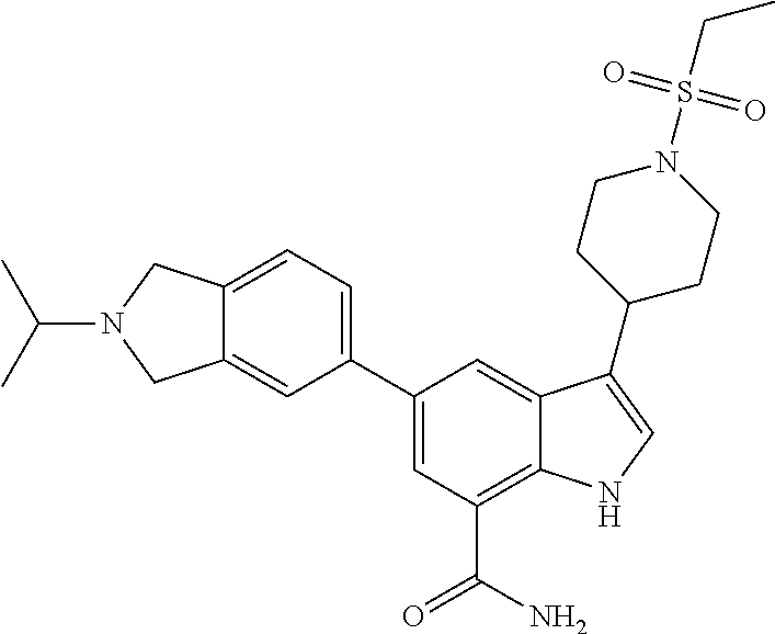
C1=C(C2=CC=C3C(=C2)CN(C(C)C)C3)C=C2C(=C1C(N)=O)NC=C2C1CCN(S(=O)(=O)CC)CC1
